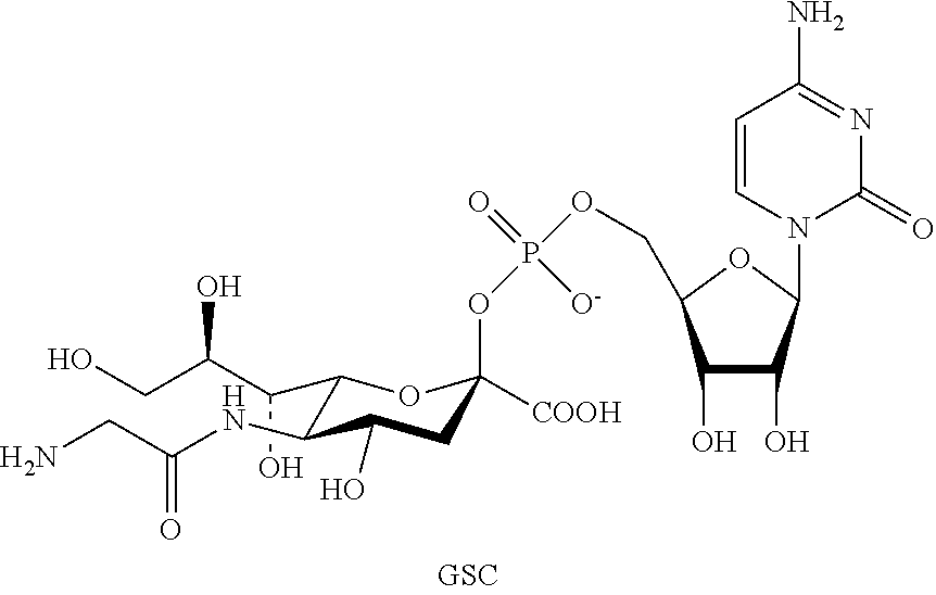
C(C1C(NC(CN)=O)C(O)CC(OP(OCC2C(O)C(O)C(N3C=CC(N)=NC3=O)O2)(=O)[O-])([COOH])O1)(C(CO)O)O
